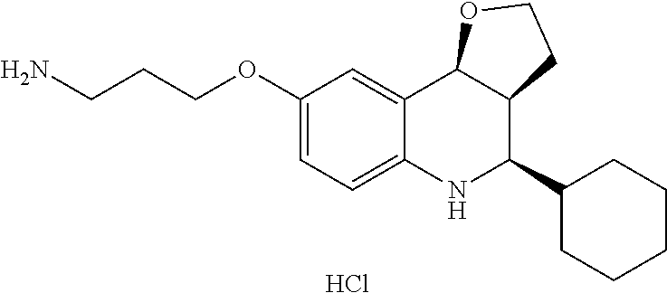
Cl.C12=CC(OCCCN)=CC=C1NC(C1CCCCC1)C1C2OCC1
